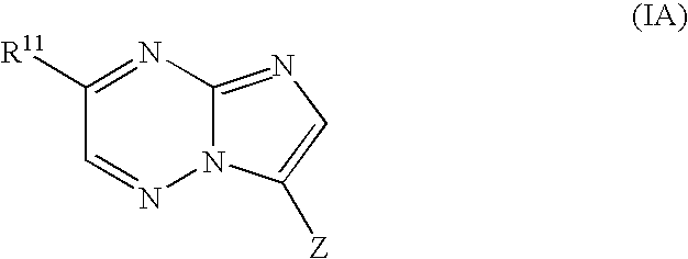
N12C(=NC=C1[Z])N=C([R11])C=N2
